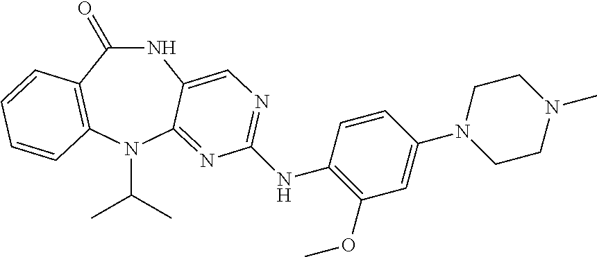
N1C(=O)C2=C(N(C(C)C)C3=NC(NC4=C(OC)C=C(N5CCN(C)CC5)C=C4)=NC=C13)C=CC=C2
